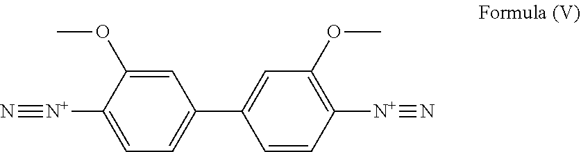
C1=C(OC)C([N+]#N)=CC=C1C1=CC(OC)=C([N+]#N)C=C1
